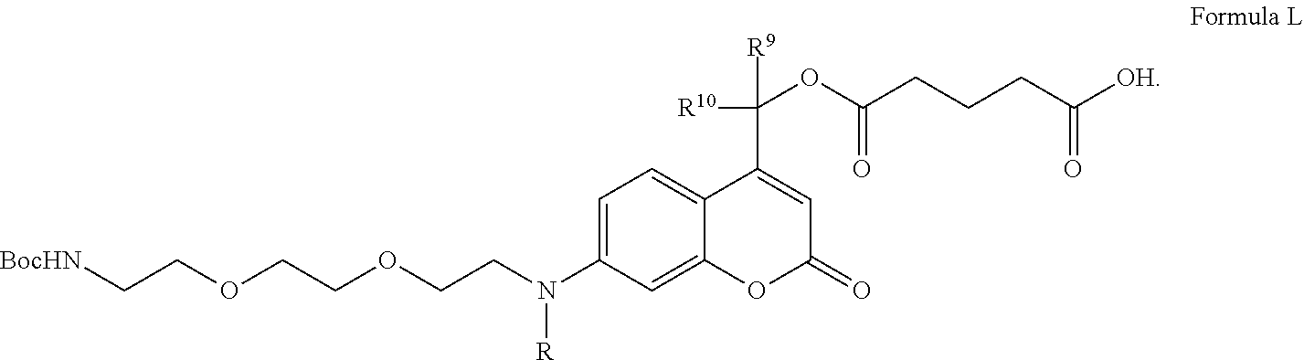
[BocHN]CCOCCOCCN(C1=CC=C2C(=C1)OC(=O)C=C2C([R10])([R9])OC(CCCC([OH])=O)=O)[R]
